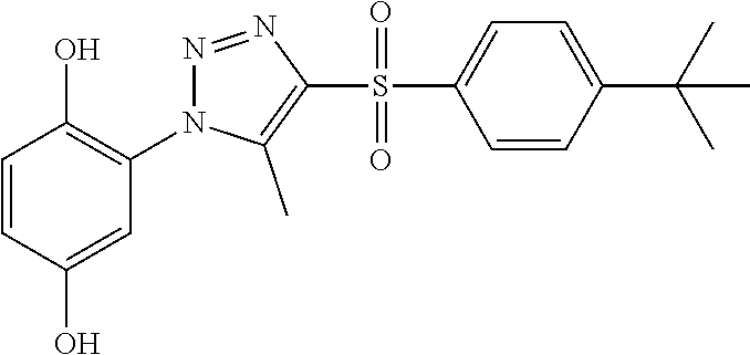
C1=CC(O)=CC(N2N=NC(S(=O)(=O)C3=CC=C(C(C)(C)C)C=C3)=C2C)=C1O
